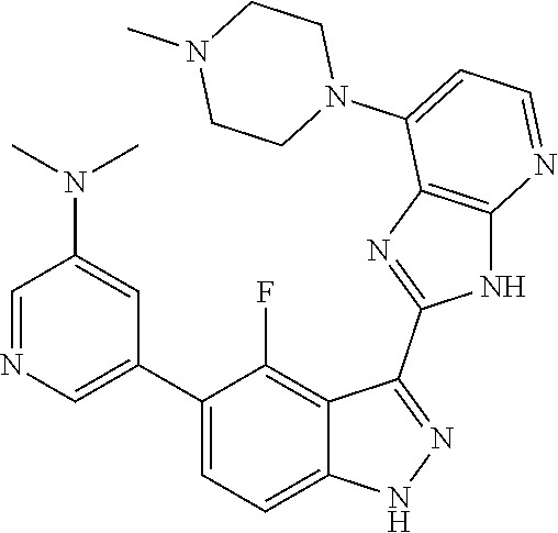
C1=NC=C(C2=CC=C3C(=C2F)C(C2=NC4=C(N2)N=CC=C4N2CCN(C)CC2)=NN3)C=C1N(C)C
